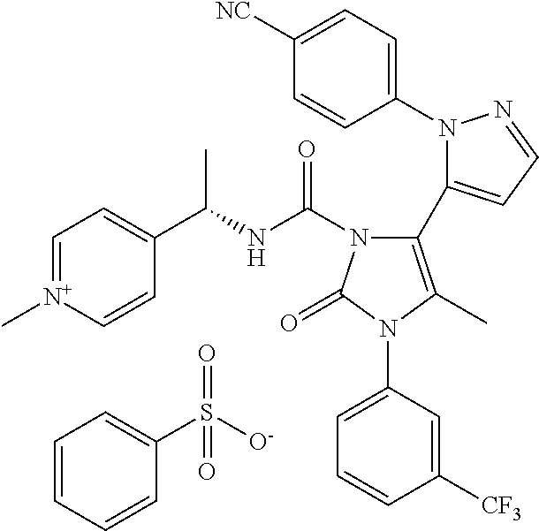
C1(N2N=CC=C2C2=C(C)N(C3=CC=CC([CF3])=C3)C(=O)N2C(NC(C2=CC=[N+](C)C=C2)C)=O)=CC=C([NC])C=C1.C1=CC=CC(S([O-])(=O)=O)=C1
